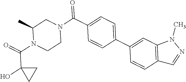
O=C(N1CCN(C(=O)C2=CC=C(C3=CC4=C(C=C3)C=NN4C)C=C2)CC1C)C1(O)CC1
